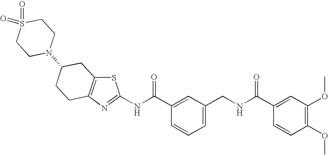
N(C(C1=CC(CNC(C2=CC(OC)=C(OC)C=C2)=O)=CC=C1)=O)C1=NC2=C(S1)CC(N1CCS(=O)(=O)CC1)CC2
